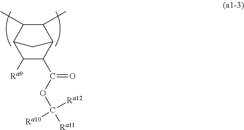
C1([Ra9])C(C(OC([Ra11])([Ra10])[Ra12])=O)C2CC1C(C)C2C
